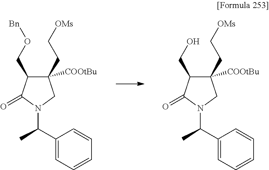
C1(C(C)N2CC(CC[OMs])([COOtBu])C(CO[Bn])C2=O)=CC=CC=C1.C1(C(C)N2CC(CC[OMs])([COOtBu])C(CO)C2=O)=CC=CC=C1
